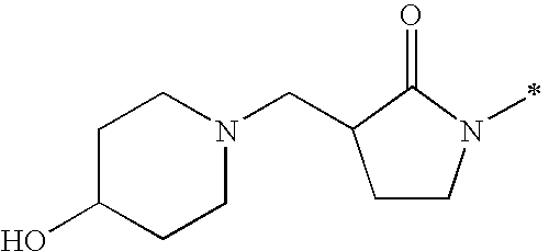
C1CN(C)C(=O)C1CN1CCC(O)CC1
